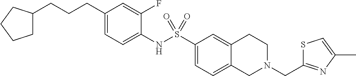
C1(CCCC2CCCC2)=CC=C(NS(C2=CC=C3C(=C2)CCN(CC2=NC(C)=CS2)C3)(=O)=O)C(F)=C1
